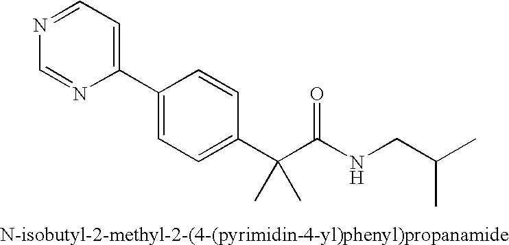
C1(C2=CC=C(C(C(NCC(C)C)=O)(C)C)C=C2)=CC=NC=N1
